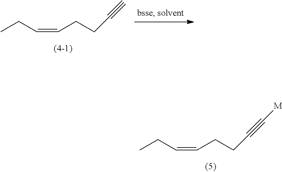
CCC=CCCC#C.CCC=CCCC#C[M]
